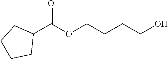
C1(C(OCCCCO)=O)CCCC1
